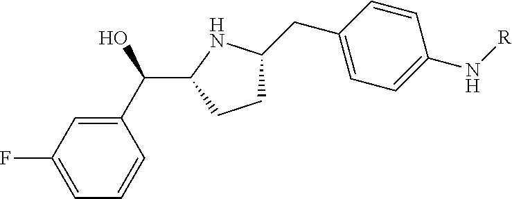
C1(C(C2CCC(CC3=CC=C(N[R])C=C3)N2)O)=CC(F)=CC=C1
